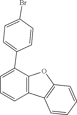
C1=C(C2=CC=CC3=C2OC2=C3C=CC=C2)C=CC(Br)=C1
